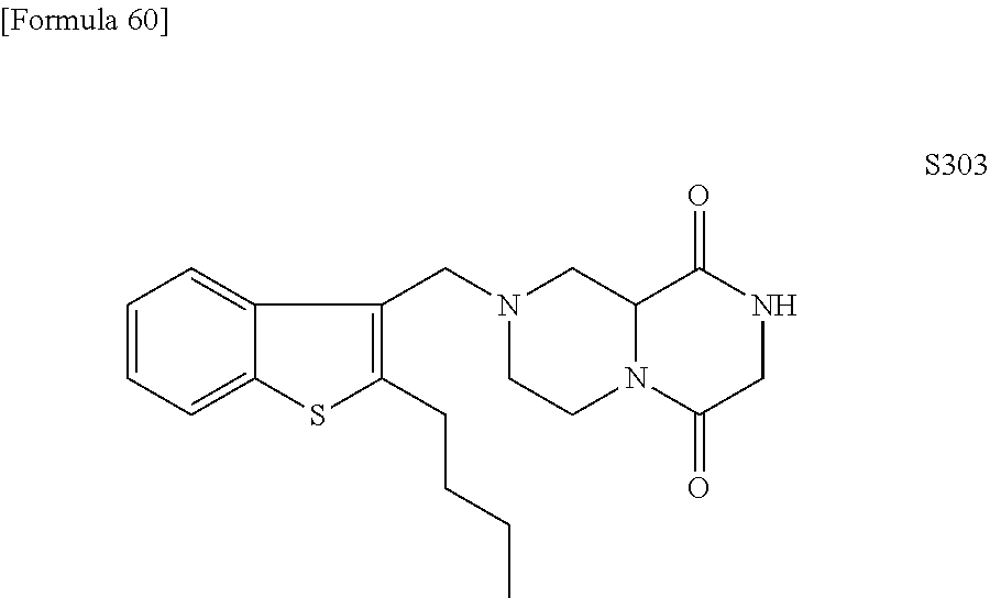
C1=CC=C2C(=C1)C(CN1CCN3C(C1)C(=O)NCC3=O)=C(CCCC)S2
